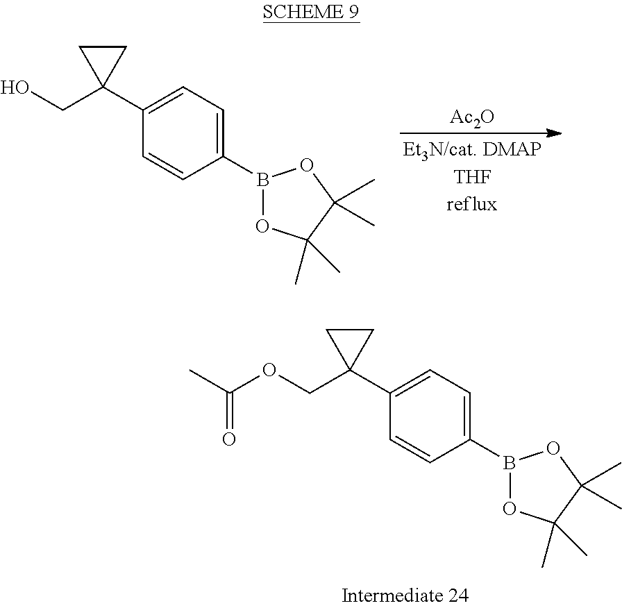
C1(C2(COC(C)=O)CC2)=CC=C(B2OC(C)(C)C(C)(C)O2)C=C1.[Ac2O].C1(C2(CO)CC2)=CC=C(B2OC(C)(C)C(C)(C)O2)C=C1
